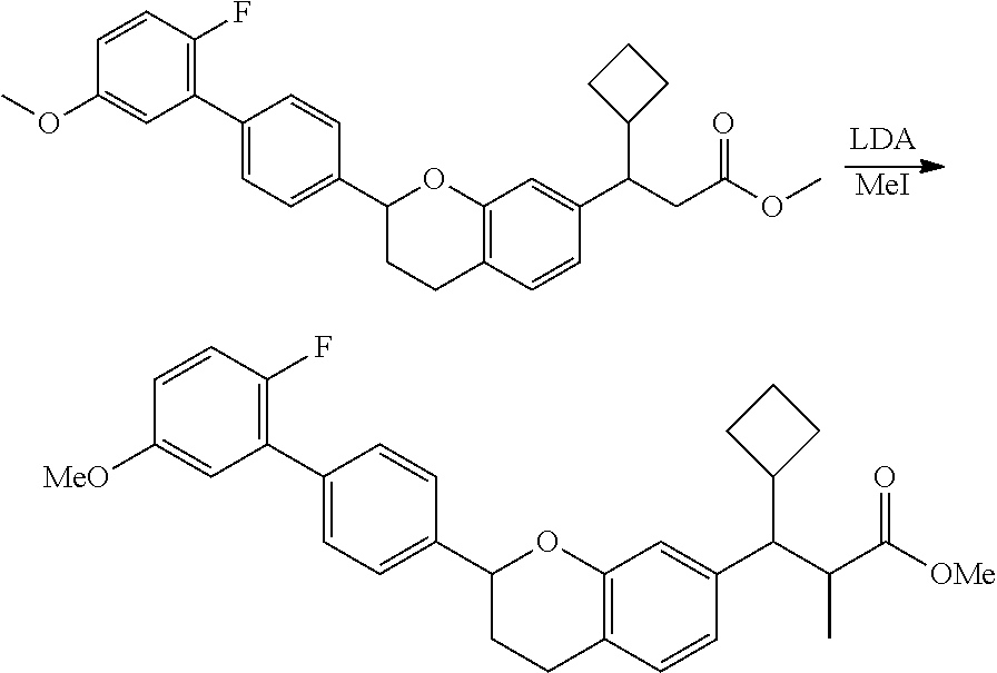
C12=C(C=CC(C(CC(OC)=O)C3CCC3)=C1)CCC(C1=CC=C(C3=C(F)C=CC(OC)=C3)C=C1)O2.[MeI].C12=C(C=CC(C(C(C([OMe])=O)C)C3CCC3)=C1)CCC(C1=CC=C(C3=C(F)C=CC([MeO])=C3)C=C1)O2
